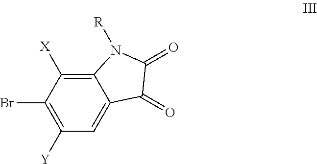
C12=C([X])C(Br)=C([Y])C=C1C(=O)C(=O)N2[R]
